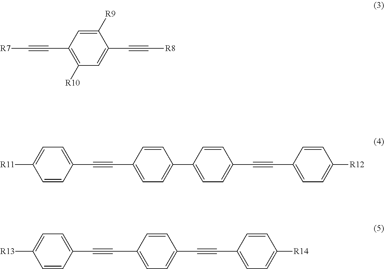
[R7]C#CC1=C([R10])C=C(C#C[R8])C([R9])=C1.[R11]C1=CC=C(C#CC2=CC=C(C3=CC=C(C#CC4=CC=C([R12])C=C4)C=C3)C=C2)C=C1.[R13]C1=CC=C(C#CC2=CC=C(C#CC3=CC=C([R14])C=C3)C=C2)C=C1
